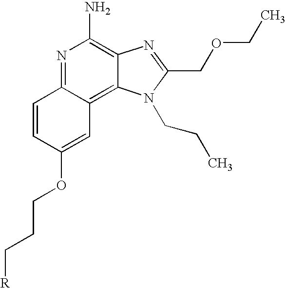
N1=C2C(=C3C(=C1N)N=C(COCC)N3CCC)C=C(OCCC[R])C=C2
